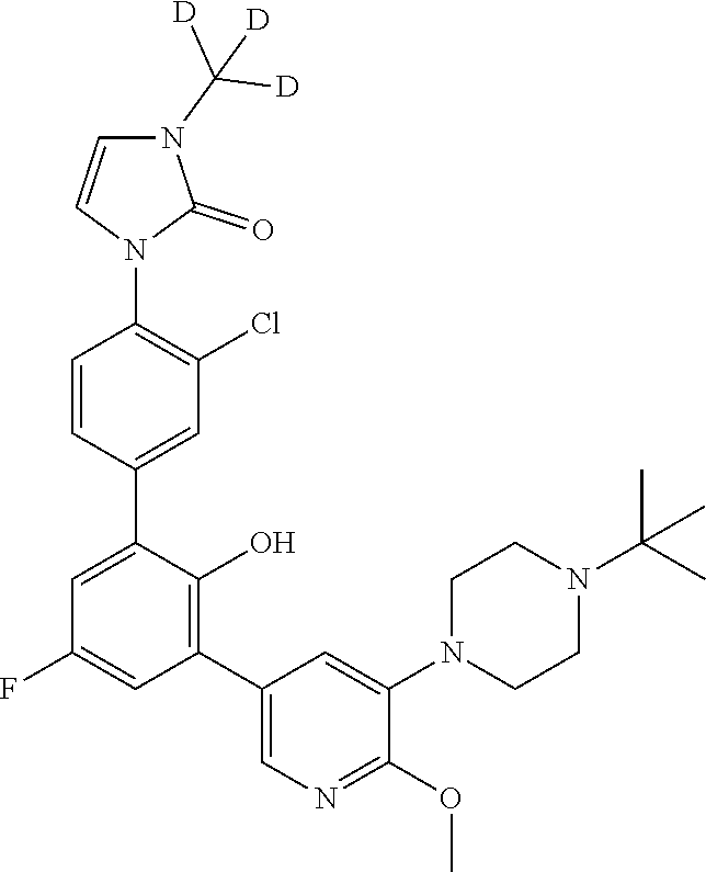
C1=CC(N2C(=O)N(C([D])([D])[D])C=C2)=C(Cl)C=C1C1=CC(F)=CC(C2=CN=C(OC)C(N3CCN(C(C)(C)C)CC3)=C2)=C1O
